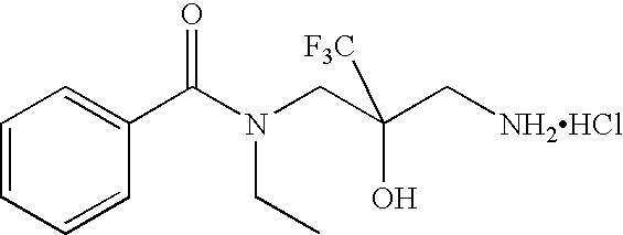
C1=CC=CC(C(N(CC(C[NH2HCl])(O)[F3C])CC)=O)=C1
